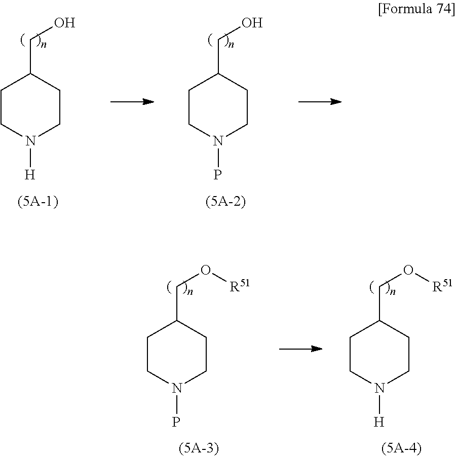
C1CN([H])CCC1CO.C1CN(P)CCC1CO.C1CN(P)CCC1CO[R51].C1CN([H])CCC1CO[R51]
